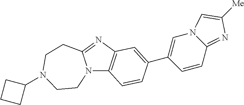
N12C3=C(N=C1CCN(C1CCC1)CC2)C=C(C1=CN2C(=NC([Me])=C2)C=C1)C=C3
